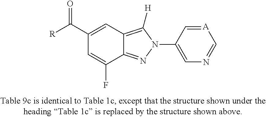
C1(C([R])=O)=CC2=C([H])N(C3=CN=C[A]=C3)N=C2C(F)=C1
